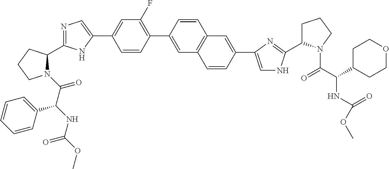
N1(C(=O)C(NC(OC)=O)C2=CC=CC=C2)C(C2=NC=C(C3=CC(F)=C(C4=CC5=C(C=C4)C=C(C4=CNC(C6CCCN6C(C(C6CCOCC6)NC(OC)=O)=O)=N4)C=C5)C=C3)N2)CCC1
